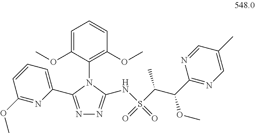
N1=C(C2=CC=CC(OC)=N2)N(C2=C(OC)C=CC=C2OC)C(NS(C(C(C2=NC=C(C)C=N2)OC)C)(=O)=O)=N1
